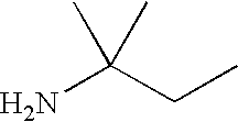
NC(CC)(C)C
